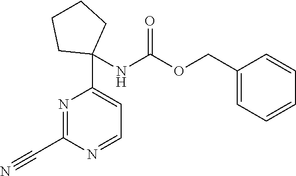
N1=C(C#N)N=CC=C1C1(NC(OCC2=CC=CC=C2)=O)CCCC1
